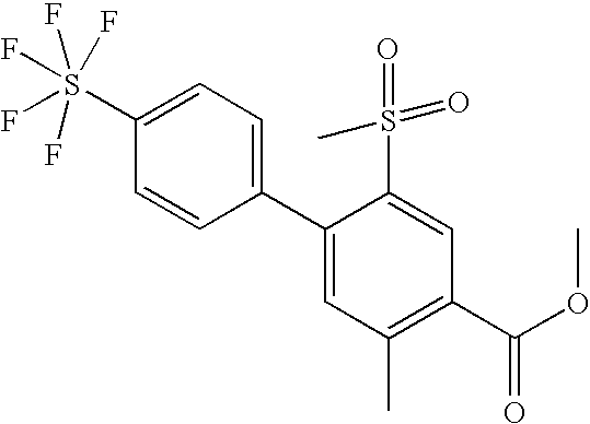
C1=CC(C2=CC(C)=C(C(=O)OC)C=C2S(=O)(=O)C)=CC=C1S(F)(F)(F)(F)F
